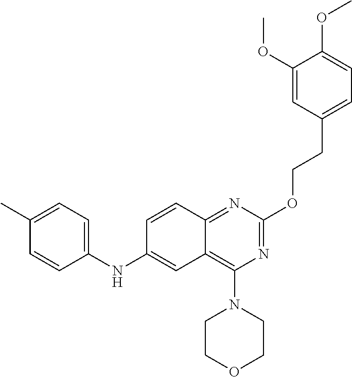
C1(OC)=CC(CCOC2=NC(N3CCOCC3)=C3C(=N2)C=CC(NC2=CC=C(C)C=C2)=C3)=CC=C1OC
